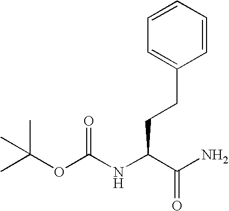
CC(OC(NC(C(N)=O)CCC1=CC=CC=C1)=O)(C)C
